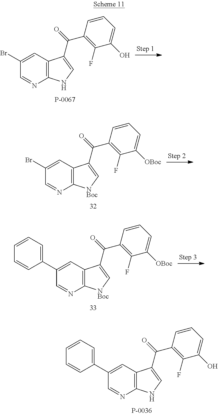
C12=C(C=C(Br)C=N1)C(C(=O)C1=C(F)C(O)=CC=C1)=CN2.C12=C(C=C(Br)C=N1)C(C(=O)C1=C(F)C([OBoc])=CC=C1)=C[NBoc]2.C12=C(C=C(C3=CC=CC=C3)C=N1)C(C(=O)C1=C(F)C([OBoc])=CC=C1)=C[NBoc]2.C12=C(C=C(C3=CC=CC=C3)C=N1)C(C(=O)C1=C(F)C(O)=CC=C1)=CN2
